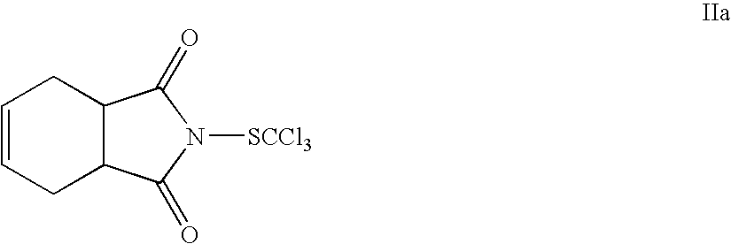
C1=CCC2C(C1)C(=O)N([SCCl3])C2=O
